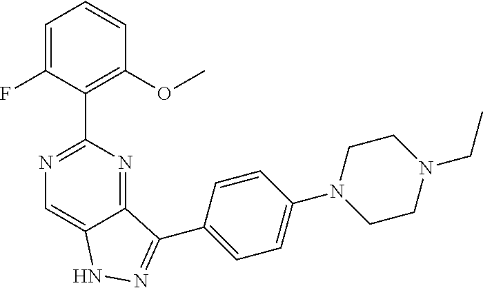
C1=C(F)C(C2=NC=C3C(=N2)C(C2=CC=C(N4CCN(CC)CC4)C=C2)=NN3)=C(OC)C=C1
